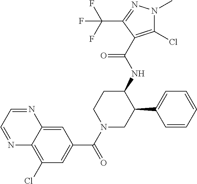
C1(Cl)=C2C(=CC(C(N3CC(C4=CC=CC=C4)C(NC(=O)C4=C(Cl)N(C)N=C4C(F)(F)F)CC3)=O)=C1)N=CC=N2
